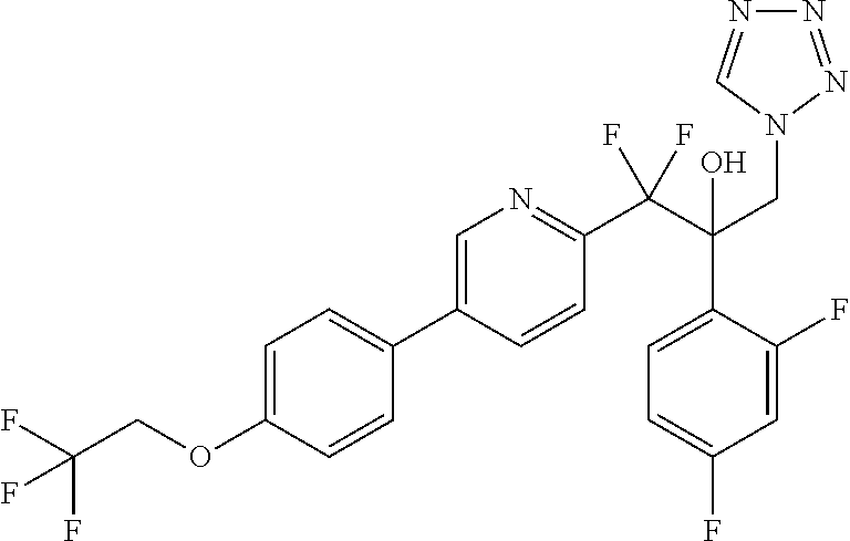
C1=C(OCC(F)(F)F)C=CC(C2=CN=C(C(C(CN3N=NN=C3)(C3=CC=C(F)C=C3F)O)(F)F)C=C2)=C1
